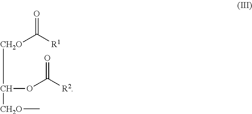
[CH2O](C(OC(=O)[R2])[CH2O]C)C([R1])=O
